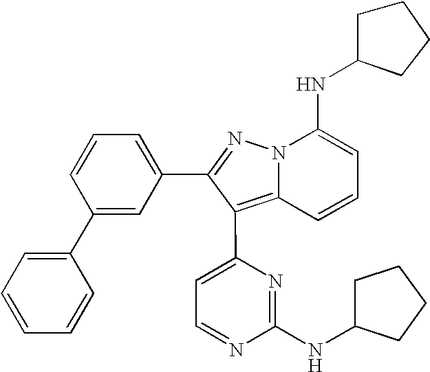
C1(C2=CC=CC=C2)=CC(C2=NN3C(=C2C2=CC=NC(NC4CCCC4)=N2)C=CC=C3NC2CCCC2)=CC=C1
